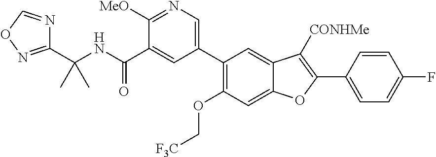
C1=C2C(=CC(C3=CN=C([MeO])C(C(NC(C4=NOC=N4)(C)C)=O)=C3)=C1OC[F3C])C([CONHMe])=C(C1=CC=C(F)C=C1)O2
